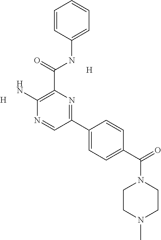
[H].[H].C1(C(NC2=CC=CC=C2)=O)=C(N)N=CC(C2=CC=C(C(=O)N3CCN(C)CC3)C=C2)=N1
